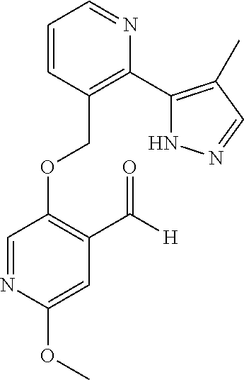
C(OC1=C(C([H])=O)C=C(OC)N=C1)C1=C(C2=C(C)C=NN2)N=CC=C1
